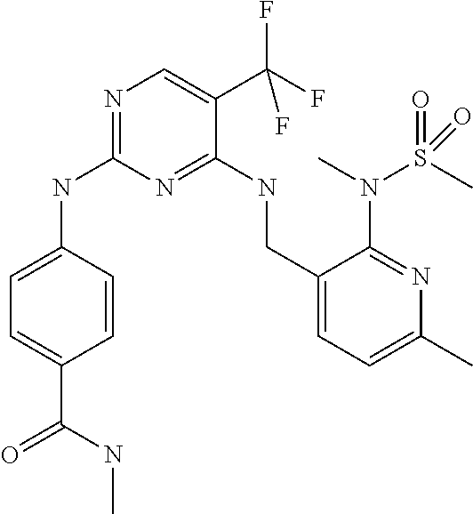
N1=C(NC2=CC=C(C(NC)=O)C=C2)N=C(NCC2=CC=C(C)N=C2N(C)S(=O)(C)=O)C(C(F)(F)F)=C1
